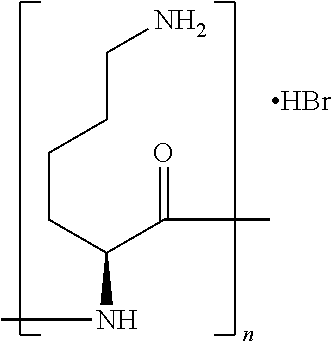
C(CC(C(=O)C)NC)CCN.Br
